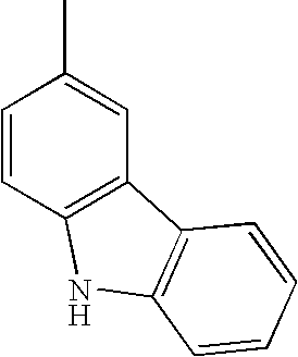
C1=CC2=C(C=C1C)C1=C(N2)C=CC=C1
